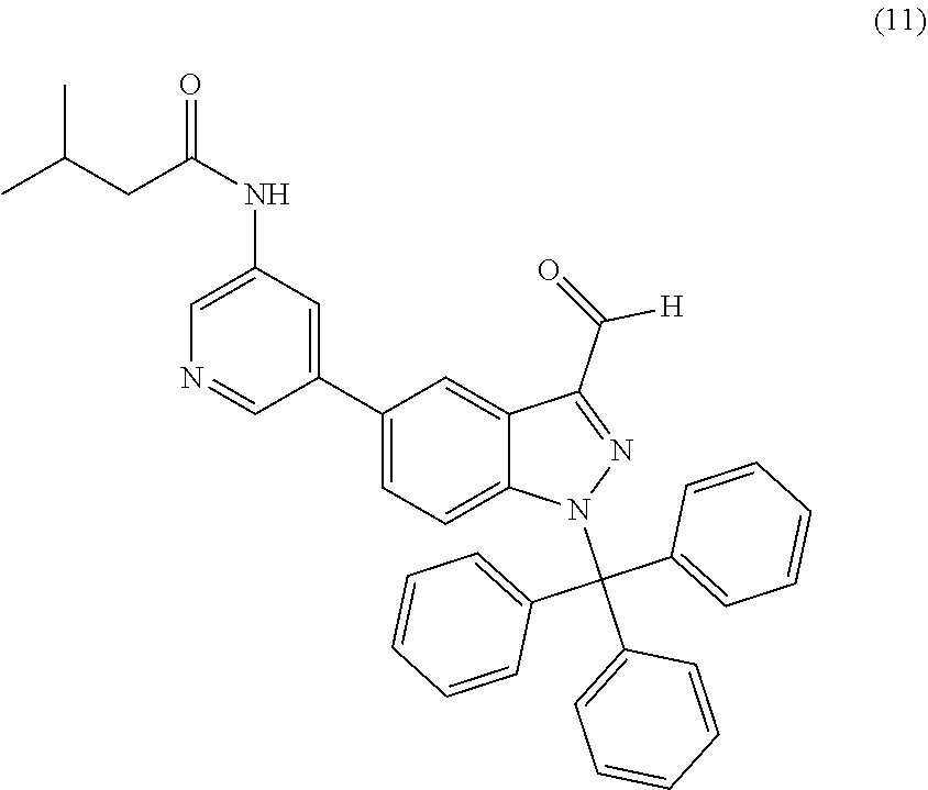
N1(C(C2=CC=CC=C2)(C2=CC=CC=C2)C2=CC=CC=C2)N=C(C(=O)[H])C2=CC(C3=CC(NC(CC(C)C)=O)=CN=C3)=CC=C12
